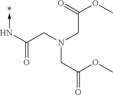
N(->C)C(=O)CN(CC(OC)=O)CC(=O)OC
